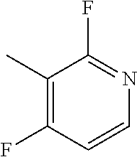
C1(C)=C(F)C=CN=C1F
